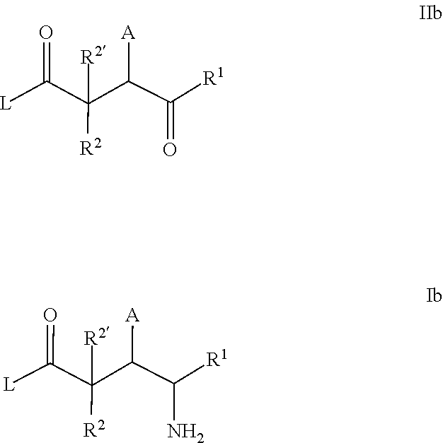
C(C([R2])(C([A])C(=O)[R1])[R2])([L])=O.C(C([R2])(C([A])C(N)[R1])[R2])([L])=O
